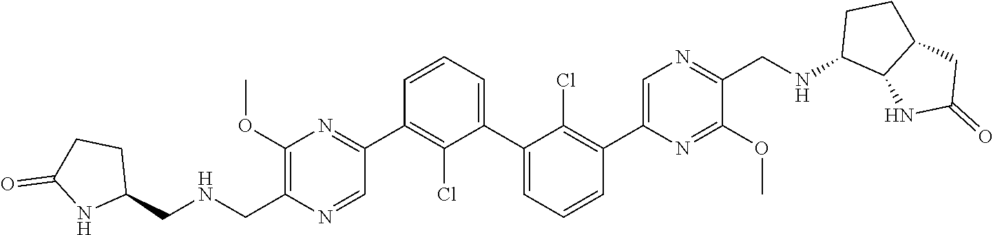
C1(OC)=C(C[HN]CC2CCC(=O)N2)N=CC(C2=C(Cl)C(C3=CC=CC(C4=CN=C(CNC5C6C(CC5)CC(=O)N6)C(OC)=N4)=C3Cl)=CC=C2)=N1
